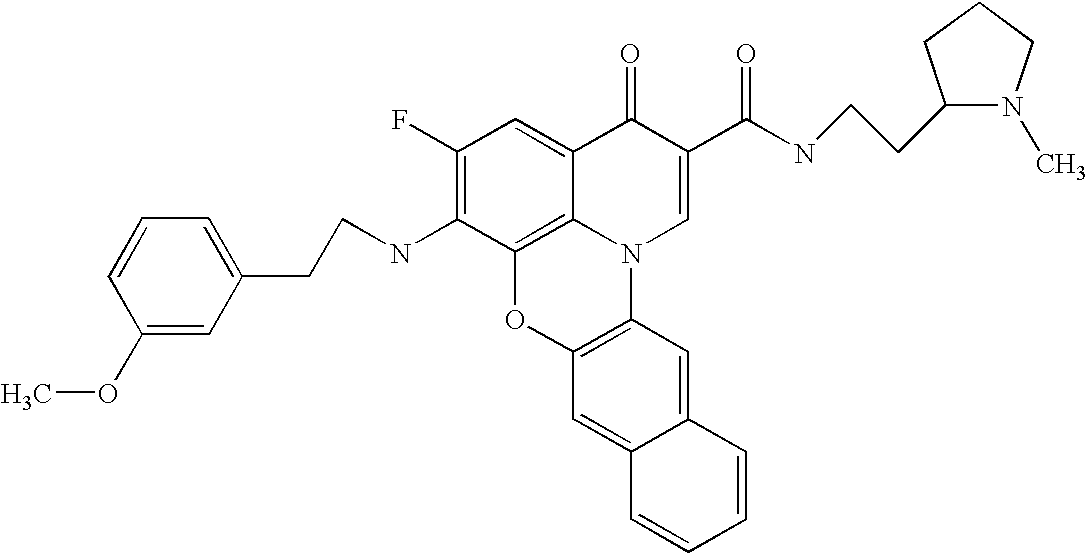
C1(F)=C(NCCC2=CC=CC(OC)=C2)C2=C3C(=C1)C(=O)C(C(NCCC1N(C)CCC1)=O)=CN3C1=C(O2)C=C2C(=C1)C=CC=C2
